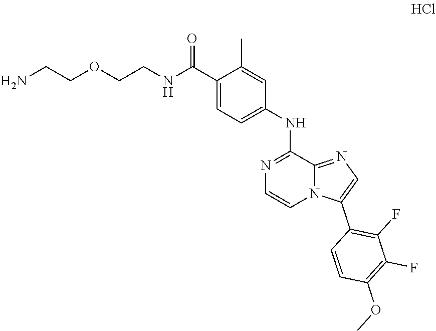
C(OCCNC(C1=CC=C(NC2=NC=CN3C2=NC=C3C2=C(F)C(F)=C(OC)C=C2)C=C1C)=O)CN
